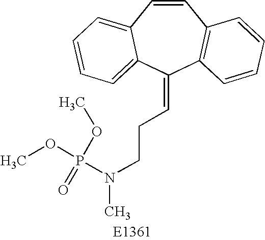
C1=CC2=CC=CC=C2C(=CCCN(C)P(OC)(=O)OC)C2=C1C=CC=C2
